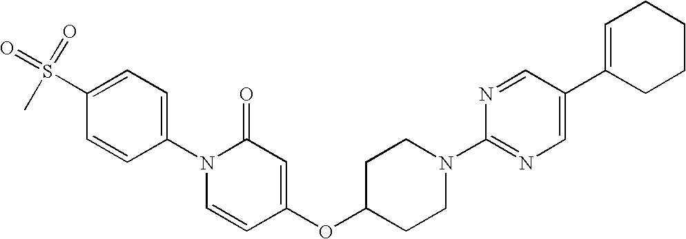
S(C1=CC=C(N2C=CC(OC3CCN(C4=NC=C(C5=CCCCC5)C=N4)CC3)=CC2=O)C=C1)(=O)(=O)C
